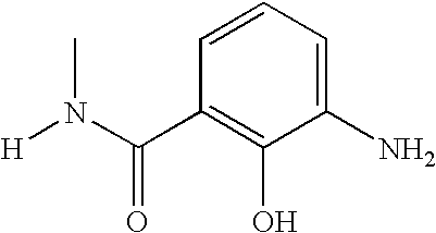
N(C(=O)C1=C(O)C(N)=CC=C1)(C)[H]
